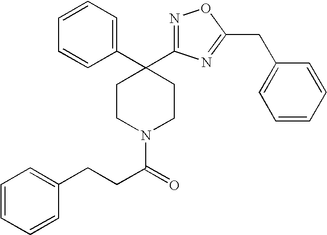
C(CC(N1CCC(C2=CC=CC=C2)(C2=NOC(CC3=CC=CC=C3)=N2)CC1)=O)C1=CC=CC=C1
